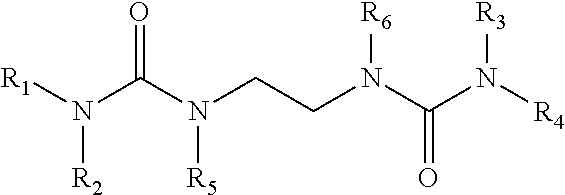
[R1]N(C(N(CCN(C(N([R4])[R3])=O)[R6])[R5])=O)[R2]
